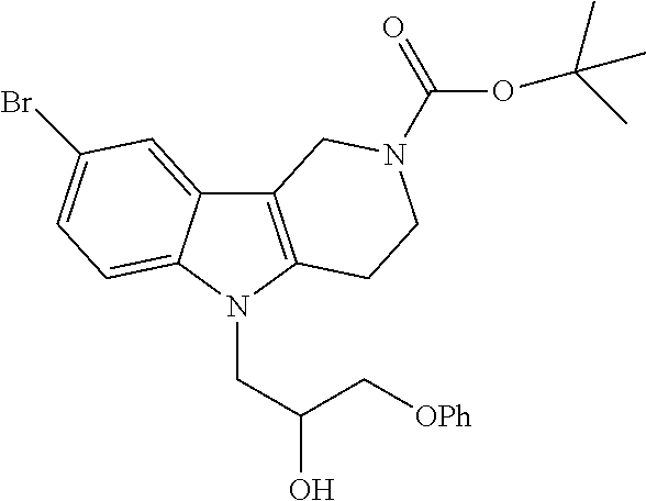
C12=C(N(CC(O)C[OPh])C3=CC=C(Br)C=C13)CCN(C(=O)OC(C)(C)C)C2
